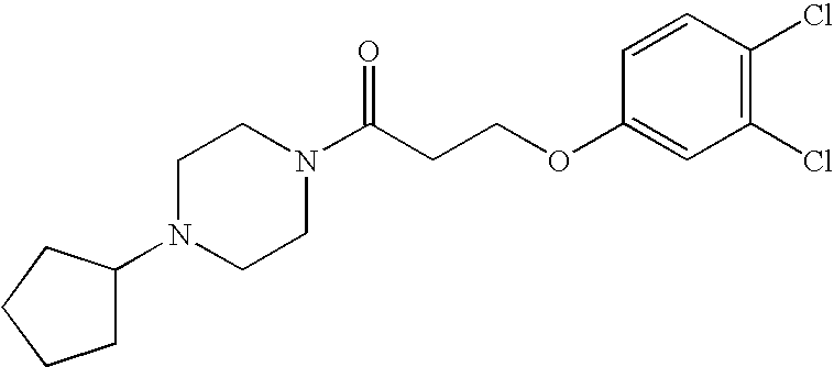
C(CCOC1=CC(Cl)=C(Cl)C=C1)(=O)N1CCN(C2CCCC2)CC1
